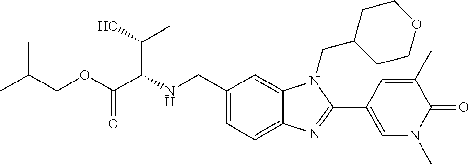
N(CC1=CC=C2C(=C1)N(CC1CCOCC1)C(C1=CN(C)C(=O)C(C)=C1)=N2)C(C(OCC(C)C)=O)C(O)C
